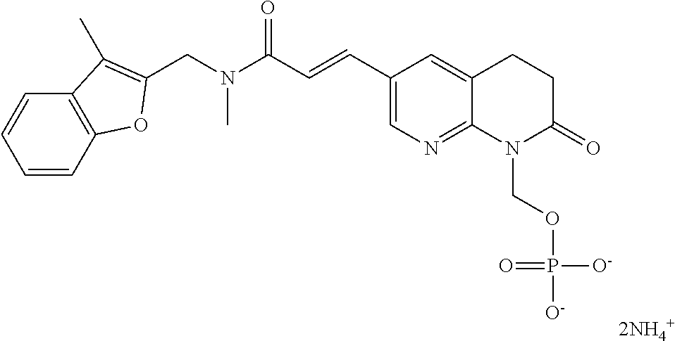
C1=CC2=C(C=C1)C(C)=C(CN(C(C=CC1=CN=C3C(=C1)CCC(=O)N3COP([O-])([O-])=O)=O)C)O2.[2NH4+]
